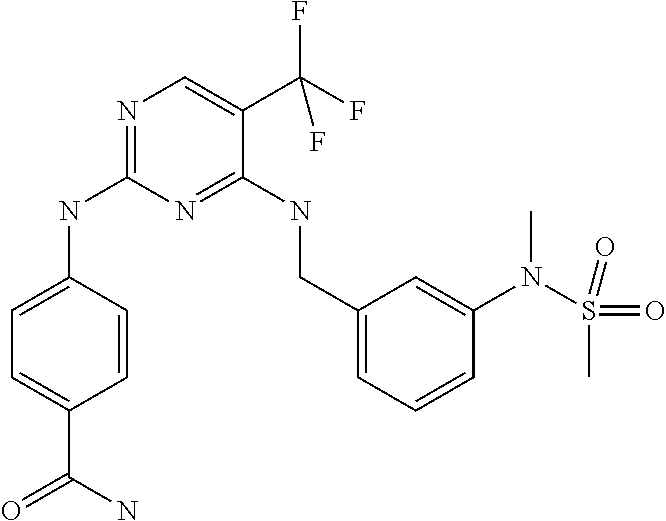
C1=C(NC2=NC=C(C(F)(F)F)C(NCC3=CC=CC(N(S(=O)(C)=O)C)=C3)=N2)C=CC(C(=O)N)=C1
